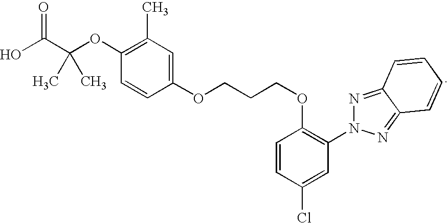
C1=CC(OCCCOC2=CC(C)=C(OC(C(O)=O)(C)C)C=C2)=C(N2N=C3C(=N2)C=CC=C3)C=C1Cl
